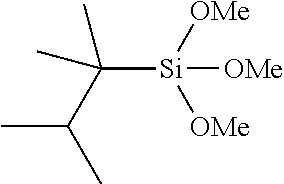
C([Si]([OMe])([OMe])[OMe])(C(C)C)(C)C
